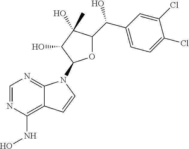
C1=NC(NO)=C2C(=N1)N(C1OC(C(C3=CC=C(Cl)C(Cl)=C3)O)C(O)(C)C1O)C=C2
